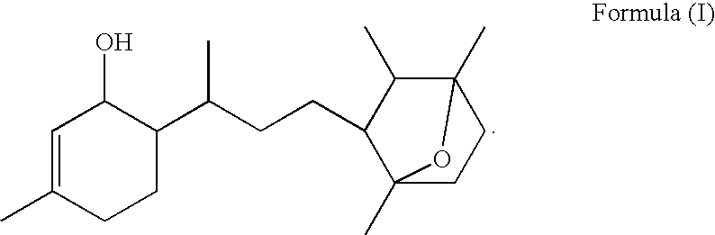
C1=C(C)CCC(C(CCC2C(C)C3(C)CCC2(C)O3)C)C1O
